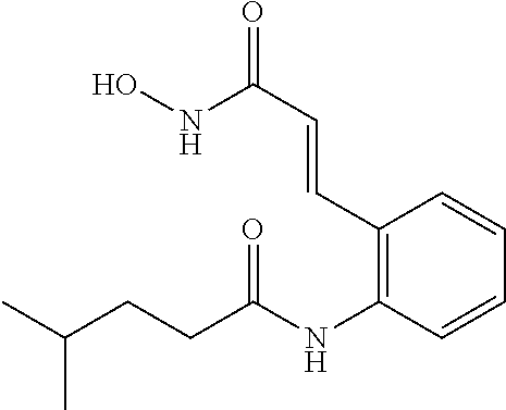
C1(C=CC(=O)NO)=C(NC(CCC(C)C)=O)C=CC=C1
